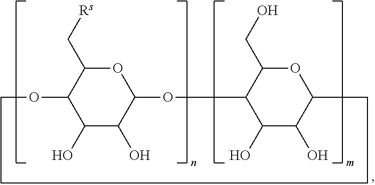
C1(O)C(O)C2OC(C[Rs])C1OCCCCC1C(O)C(O)C(O2)C(CO)O1
